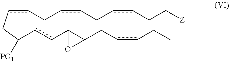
c(cCccCC[Z])CccCC(ccC1C(CccCC)O1)[PO1]
